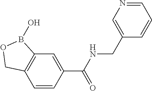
C12=C(C=CC(C(NCC3=CN=CC=C3)=O)=C1)COB2O
